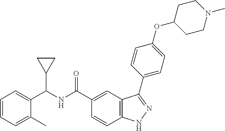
C1=CC=C(C)C(C(NC(C2=CC3=C(C=C2)NN=C3C2=CC=C(OC3CCN(C)CC3)C=C2)=O)C2CC2)=C1
